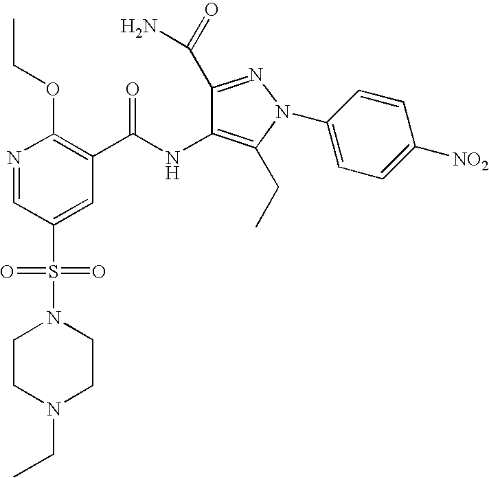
CCOC1=C(C(NC2=C(CC)N(C3=CC=C([NO2])C=C3)N=C2C(=O)N)=O)C=C(S(N2CCN(CC)CC2)(=O)=O)C=N1
